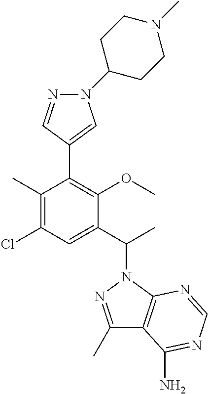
C1(C(C)N2N=C(C)C3=C2N=CN=C3N)=CC(Cl)=C(C)C(C2=CN(C3CCN(C)CC3)N=C2)=C1OC
